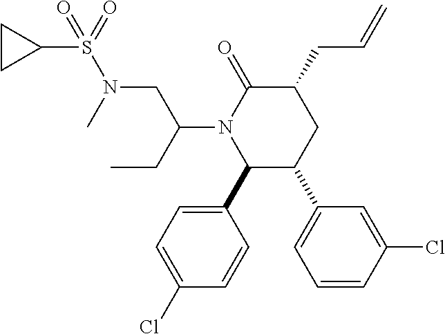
C1(C2=CC=C(Cl)C=C2)C(C2=CC=CC(Cl)=C2)CC(CC=C)C(=O)N1C(CN(S(C1CC1)(=O)=O)C)CC
